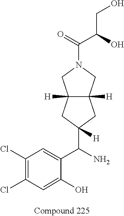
C12([H])C([H])(CN(C(=O)C(O)CO)C1)CC(C(N)C1=CC(Cl)=C(Cl)C=C1O)([H])C2
